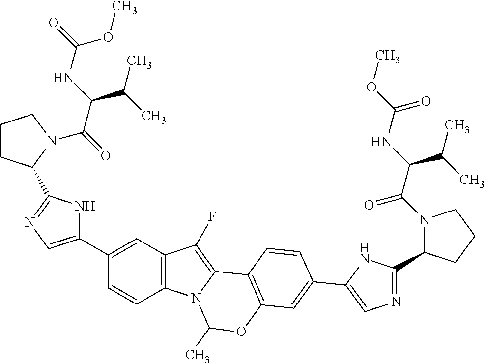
C1CC(C2=NC=C(C3=CC4=C(C=C3)N3C(=C4F)C4=C(OC3C)C=C(C3=CN=C(C5N(C(=O)C(C(C)C)NC(=O)OC)CCC5)N3)C=C4)N2)N(C(C(C(C)C)NC(OC)=O)=O)C1
